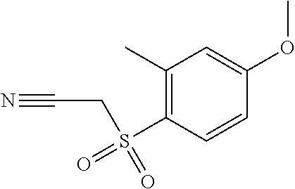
C1(C)=C(S(=O)(=O)CC#N)C=CC(OC)=C1
